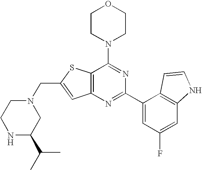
C12=C(N=C(C3=CC(F)=CC4=C3C=CN4)N=C1N1CCOCC1)C=C(CN1CCNC(C(C)C)C1)S2
